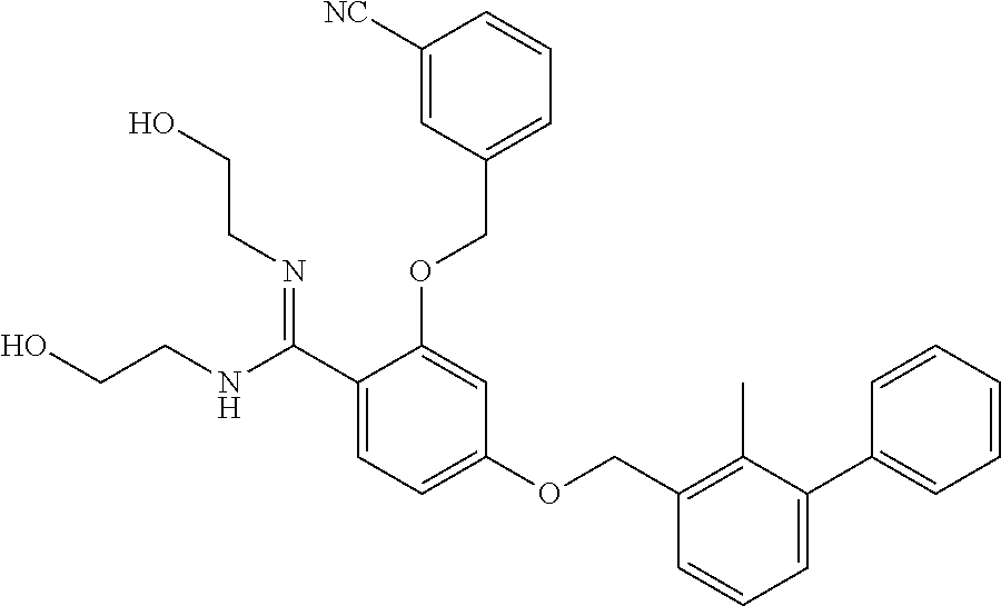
C1=CC=CC=C1C1=CC=CC(COC2=CC=C(C(=NCCO)NCCO)C(OCC3=CC=CC([NC])=C3)=C2)=C1C
